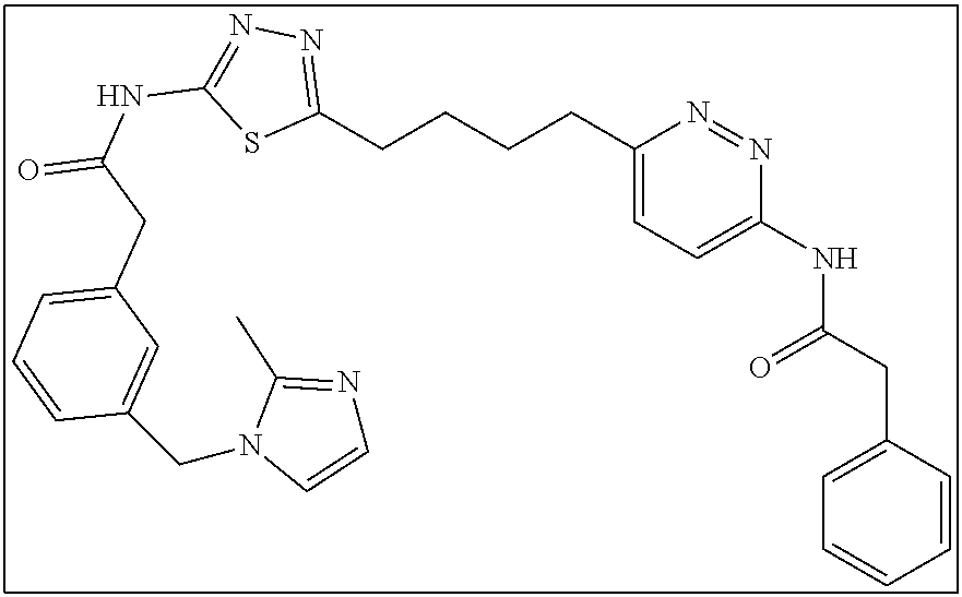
C1(CCCCC2=CC=C(NC(CC3=CC=CC=C3)=O)N=N2)=NN=C(NC(=O)CC2=CC=CC(CN3C=CN=C3C)=C2)S1
